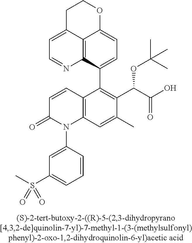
C1C2=CC=NC3=C2C(=CC=C3C2=C(C(C(=O)O)OC(C)(C)C)C(C)=CC3=C2C=CC(=O)N3C2=CC(S(C)(=O)=O)=CC=C2)OC1
